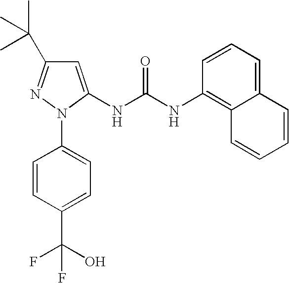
N(C1=C2C(=CC=C1)C=CC=C2)C(NC1=CC(C(C)(C)C)=NN1C1=CC=C(C(O)(F)F)C=C1)=O
